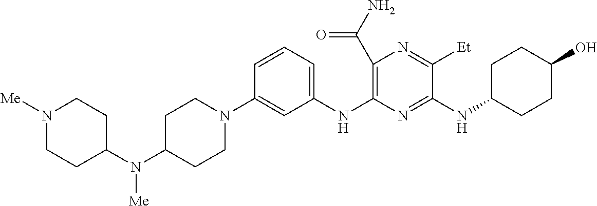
C1(C(N)=O)=C(NC2=CC=CC(N3CCC(N(C4CCN([Me])CC4)[Me])CC3)=C2)N=C(NC2CCC(O)CC2)C([Et])=N1
